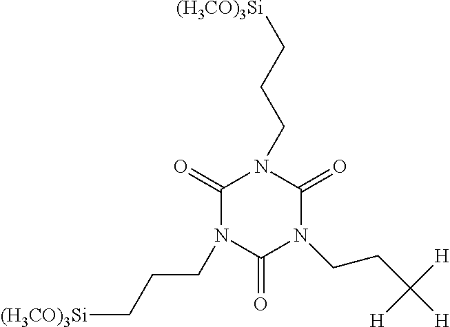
C1(=O)N(CCC[(H3CO)3Si])C(=O)N(CCC([H])([H])[H])C(=O)N1CCC[(H3CO)3Si]
